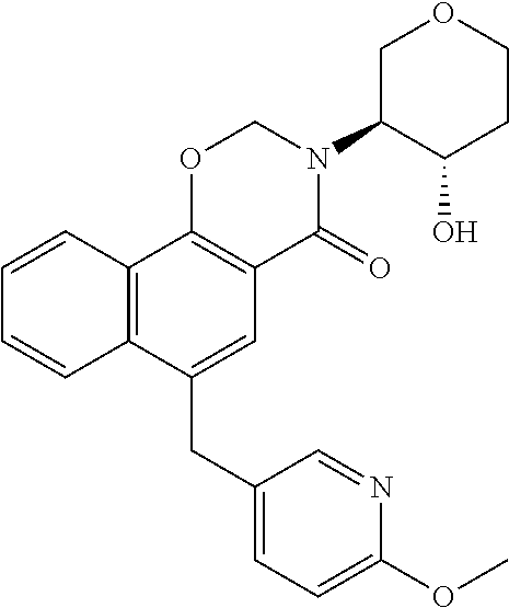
C1(CC2=CC3=C(C4=C2C=CC=C4)OCN(C2C(O)CCOC2)C3=O)=CC=C(OC)N=C1
